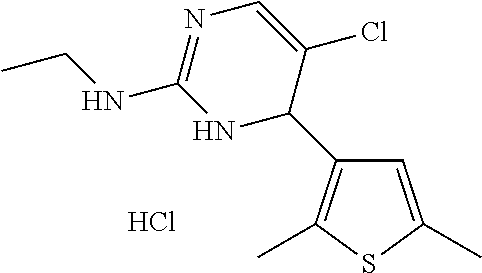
C1=C(C)SC(C)=C1C1C(Cl)=CN=C(NCC)N1.Cl
